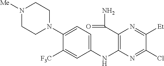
C1(N2CCN([Me])CC2)=CC=C(NC2=C(C(=O)N)N=C([Et])C(Cl)=N2)C=C1[F3C]
